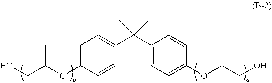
C1=C(OC(CO)C)C=CC(C(C2=CC=C(OC(CO)C)C=C2)(C)C)=C1
